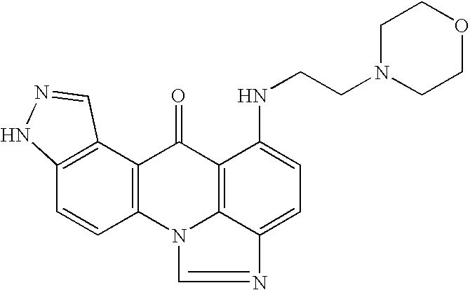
C12=C(C=CC3=C1C(=O)C1=C4N3C=NC4=CC=C1NCCN1CCOCC1)NN=C2
